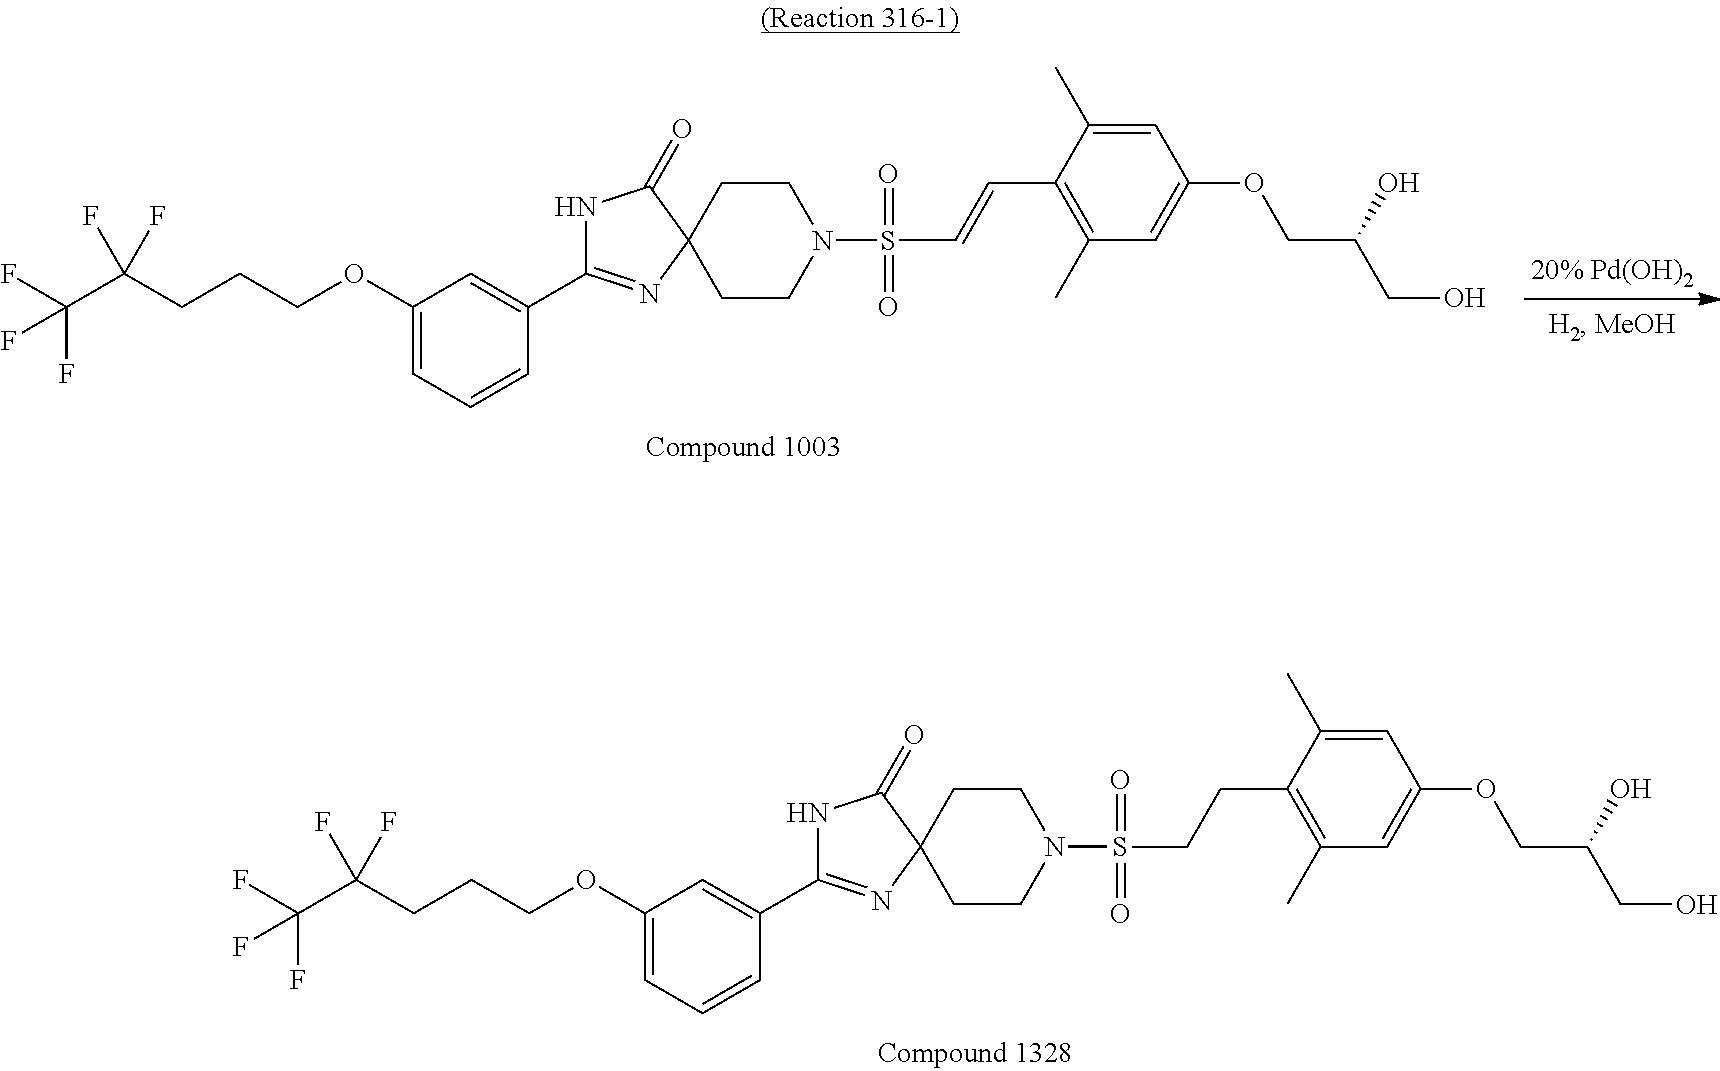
C1=C(C)C(C=CS(=O)(=O)N2CCC3(CC2)N=C(C2=CC(OCCCC(C(F)(F)F)(F)F)=CC=C2)NC3=O)=C(C)C=C1OCC(O)CO.C1=C(C)C(CCS(=O)(=O)N2CCC3(CC2)N=C(C2=CC(OCCCC(C(F)(F)F)(F)F)=CC=C2)NC3=O)=C(C)C=C1OCC(O)CO
